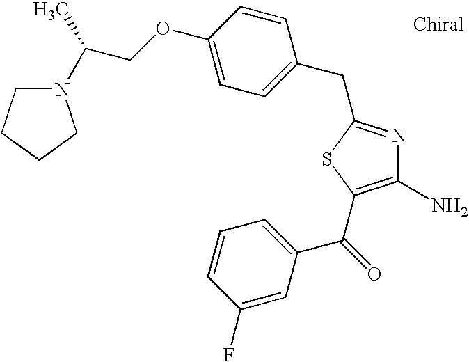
N1(C(COC2=CC=C(CC3=NC(N)=C(C(C4=CC=CC(F)=C4)=O)S3)C=C2)C)CCCC1
